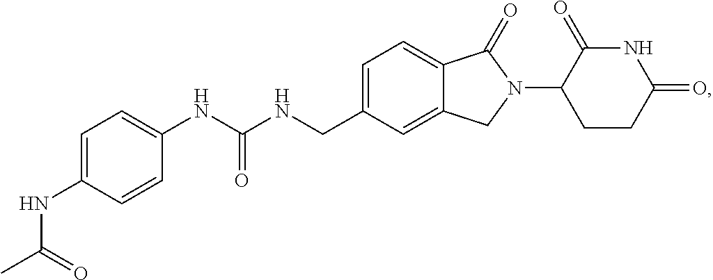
N(C1=CC=C(NC(NCC2=CC=C3C(=C2)CN(C2CCC(=O)NC2=O)C3=O)=O)C=C1)C(C)=O
